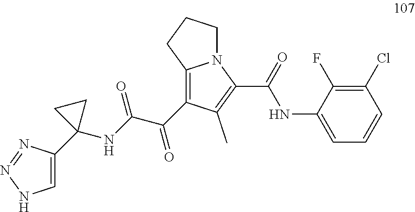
C1=C(C2(NC(C(=O)C3=C4N(C(C(=O)NC5=CC=CC(Cl)=C5F)=C3C)CCC4)=O)CC2)N=NN1
